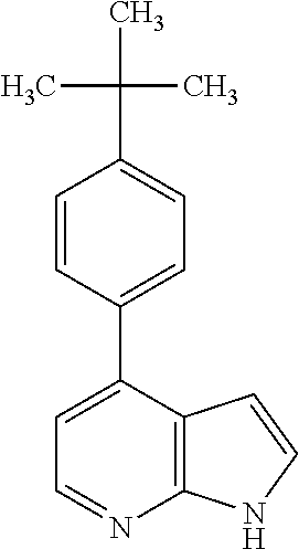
C1=C(C2=CC=C(C(C)(C)C)C=C2)C2=C(N=C1)NC=C2
